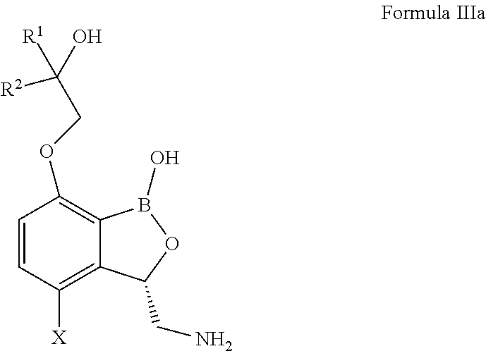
C1=CC([X])=C2C(=C1OCC([R2])(O)[R1])B(O)OC2CN
